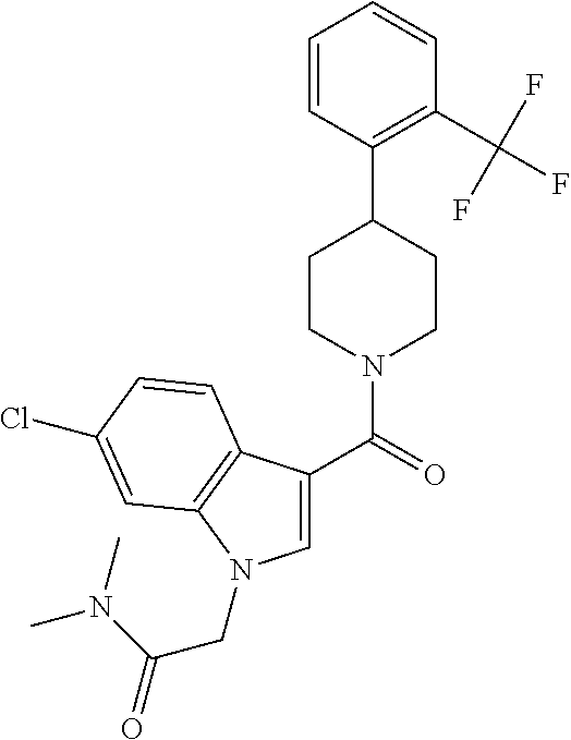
C1(C(=O)N2CCC(C3=C(C(F)(F)F)C=CC=C3)CC2)=CN(CC(N(C)C)=O)C2=C1C=CC(Cl)=C2
